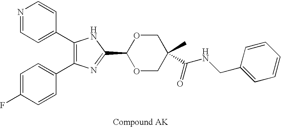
C1(C2=CC=NC=C2)=C(C2=CC=C(F)C=C2)N=C(C2OCC(C)(C(NCC3=CC=CC=C3)=O)CO2)N1
